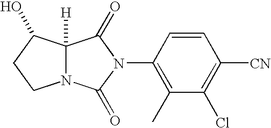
N12C([H])(C(O)CC1)C(=O)N(C1=C(C)C(Cl)=C([CN])C=C1)C2=O
